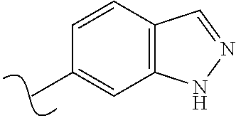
C1=CC2=C(C=C1C)NN=C2
